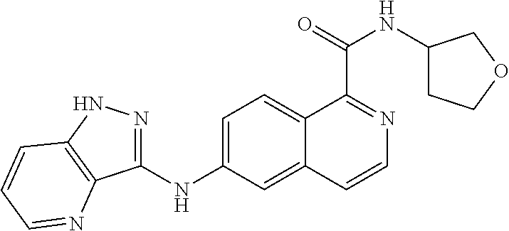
C1=C(NC2=NNC3=C2N=CC=C3)C=C2C(=C1)C(C(=O)NC1CCOC1)=NC=C2
